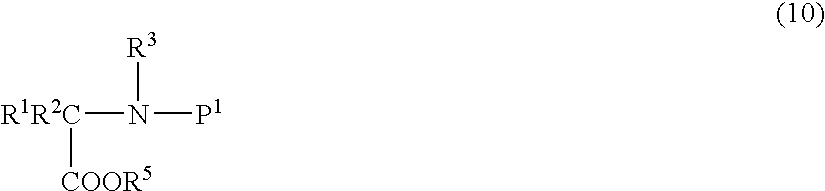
[R1R2C](N([P1])[R3])[COOR5]
